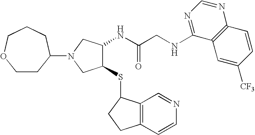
C(C(NC1C(SC2C3=C(C=CN=C3)CC2)CN(C2CCOCCC2)C1)=O)NC1=NC=NC2=C1C=C([CF3])C=C2
